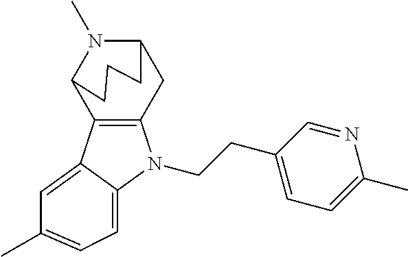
C1C2N(C)C(CCC2)C2=C1N(CCC1=CC=C(C)N=C1)C1=CC=C(C)C=C21
